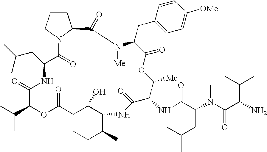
C1CCN2C1C(=O)N([Me])C(CC1=CC=C([OMe])C=C1)C(=O)OC([Me])C(NC(C(CC(C)C)N(C)C(=O)C(C(C)C)N)=O)C(=O)NC(C(C)CC)C(O)CC(=O)OC(C(C)C)C(=O)NC(CC(C)C)C2=O
